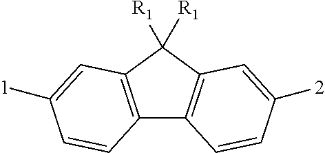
C12=C(C([R1])([R1])C3=C1C=CC([2])=C3)C=C([1])C=C2
